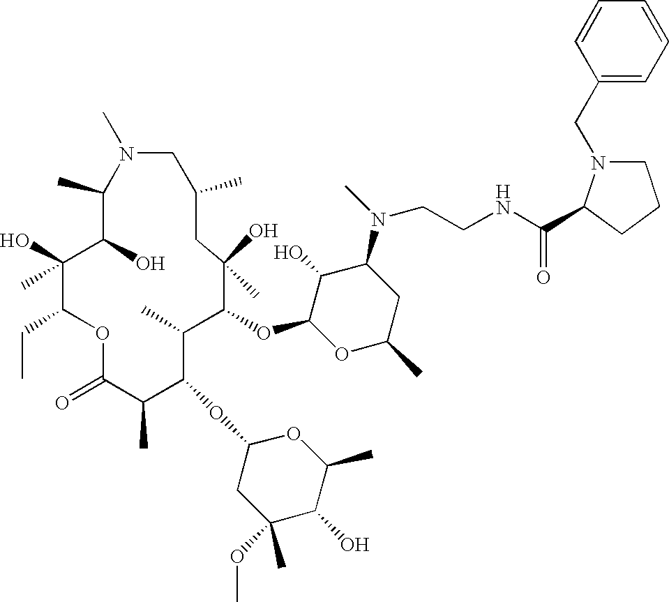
C1(C)C(O)C(O)(C)C(CC)OC(=O)C(C)C(OC2CC(C)(OC)C(O)C(C)O2)C(C)C(OC2OC(C)CC(N(C)CCNC(=O)C3N(CC4=CC=CC=C4)CCC3)C2O)C(O)(C)CC(C)CN1C
